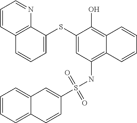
C12=C(NS(C3=CC4=CC=CC=C4C=C3)(=O)=O)C=C(SC3=CC=CC4=C3N=CC=C4)C(O)=C1C=CC=C2
